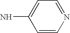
C1=CN=CC=C1N
